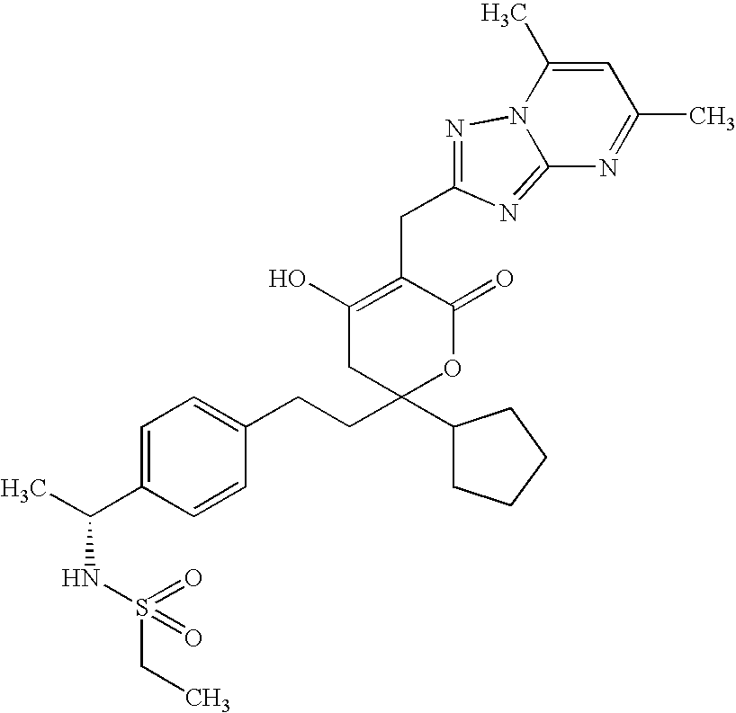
C1=C(C(C)NS(=O)(=O)CC)C=CC(CCC2(C3CCCC3)OC(=O)C(CC3=NN4C(C)=CC(C)=NC4=N3)=C(O)C2)=C1
